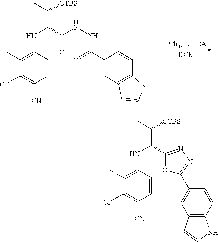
C1(Cl)=C([CN])C=CC(NC(C(NNC(C2=CC3=C(C=C2)NC=C3)=O)=O)C([OTBS])C)=C1C.C1(Cl)=C([CN])C=CC(NC(C2=NN=C(C3=CC4=C(C=C3)NC=C4)O2)C([OTBS])C)=C1C
